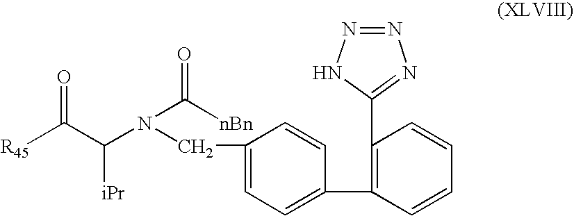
[R45]C(C(N(CC1=CC=C(C2=C(C3=NN=NN3)C=CC=C2)C=C1)C([nBn])=O)[iPr])=O
